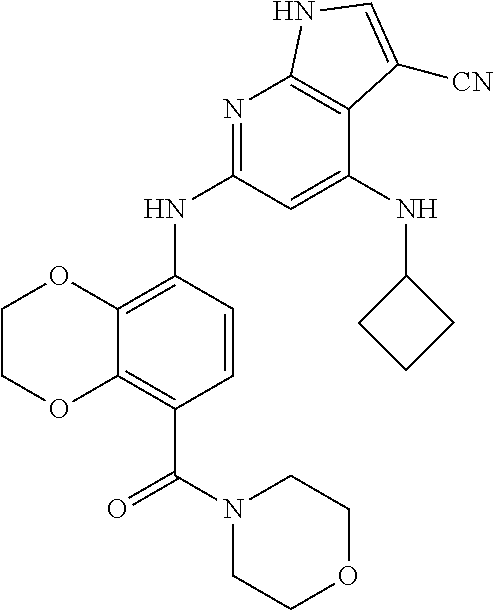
C12=C(NC3=NC4=C(C(NC5CCC5)=C3)C([CN])=CN4)C=CC(C(=O)N3CCOCC3)=C1OCCO2
